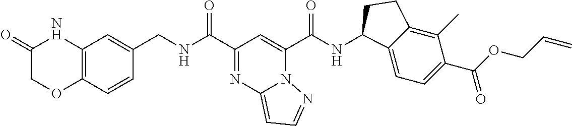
C12=C(C=CC(CNC(C3=NC4=CC=NN4C(C(NC4C5=CC=C(C(OCC=C)=O)C(C)=C5CC4)=O)=C3)=O)=C1)OCC(=O)N2
